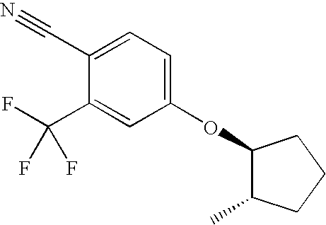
C1(C#N)=CC=C(OC2C(C)CCC2)C=C1C(F)(F)F
